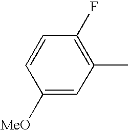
C1(F)=C(C)C=C([MeO])C=C1
